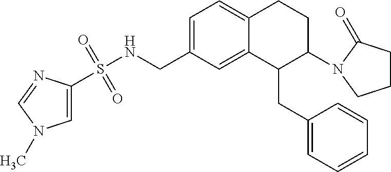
C1=C(CNS(=O)(=O)C2=CN(C)C=N2)C=C2C(=C1)CCC(N1C(=O)CCC1)C2CC1=CC=CC=C1
